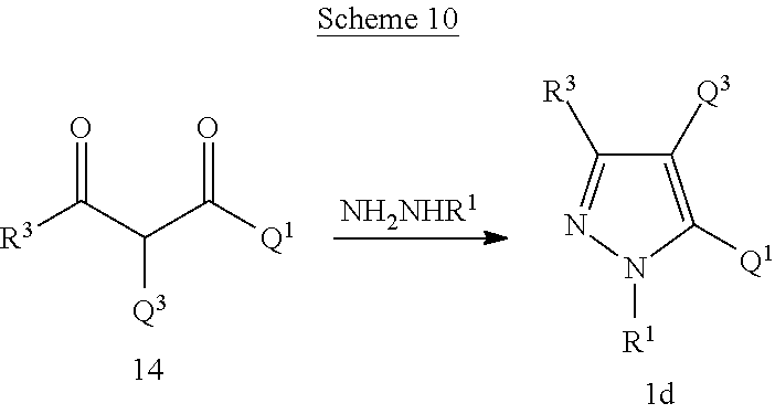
C(C(C([Q1])=O)[Q3])([R3])=O.N1([R1])C([Q1])=C([Q3])C([R3])=N1.[NH2NHR1]
